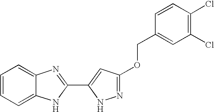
C1=CC=C2C(=C1)N=C(C1=CC(OCC3=CC(Cl)=C(Cl)C=C3)=NN1)N2
